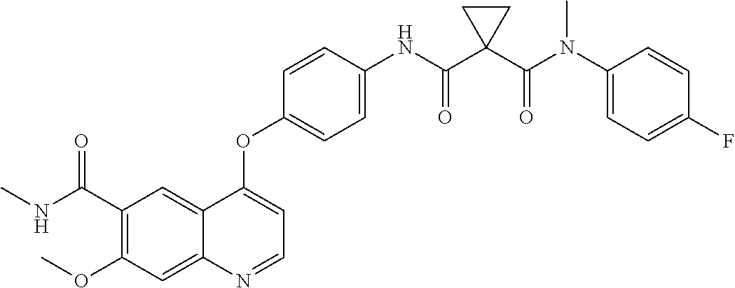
C12=CC(C(NC)=O)=C(OC)C=C1N=CC=C2OC1=CC=C(NC(C2(C(N(C3=CC=C(F)C=C3)C)=O)CC2)=O)C=C1
